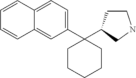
C1(C2(C3CCNC3)CCCCC2)=CC=C2C(=C1)C=CC=C2
